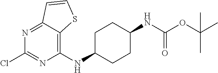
C1C(NC2=C3C(=NC(Cl)=N2)C=CS3)CCC(NC(OC(C)(C)C)=O)C1
